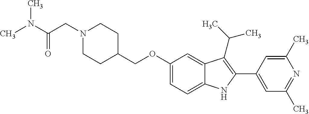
C(OC1=CC=C2C(=C1)C(C(C)C)=C(C1=CC(C)=NC(C)=C1)N2)C1CCN(CC(N(C)C)=O)CC1
